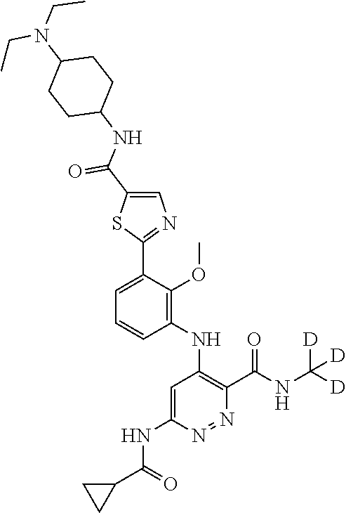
C1=C(C2=NC=C(C(NC3CCC(N(CC)CC)CC3)=O)S2)C(OC)=C(NC2=C(C(NC([D])([D])[D])=O)N=NC(NC(C3CC3)=O)=C2)C=C1
